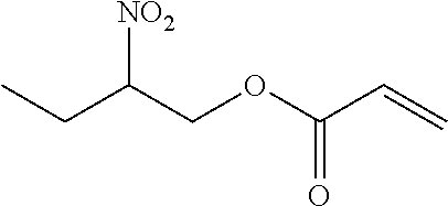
C(C(COC(C=C)=O)[NO2])C
